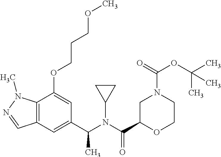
C1(C(N(C(C2OCCN(C(OC(C)(C)C)=O)C2)=O)C2CC2)C)=CC2=C(C(OCCCOC)=C1)N(C)N=C2
